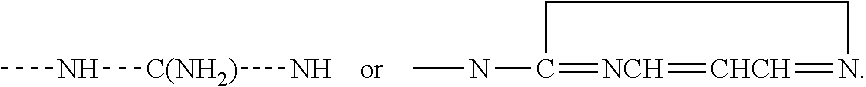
CN[C(NH2)]N.CNC1=[NCH]=[CHCH]=NCC1
